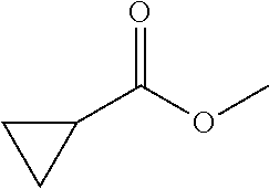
C1(C(OC)=O)CC1
